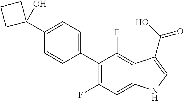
C1(C2=CC=C(C3(O)CCC3)C=C2)=C(F)C=C2C(=C1F)C(C(O)=O)=CN2
